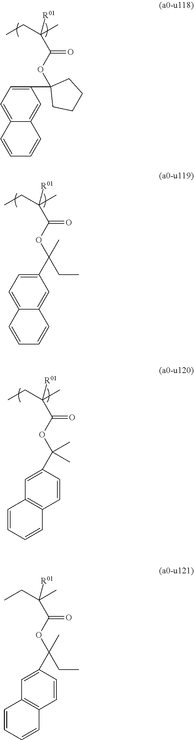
C([R01])(C(=O)OC1(C2=CC=C3C(=C2)C=CC=C3)CCCC1)(CC)C.C([R01])(C(=O)OC(C1=CC=C2C(=C1)C=CC=C2)(C)CC)(CC)C.C([R01])(C(=O)OC(C1=CC2=C(C=C1)C=CC=C2)(C)C)(CC)C.C([R01])(C(=O)OC(C1=CC2=C(C=C1)C=CC=C2)(C)CC)(CC)C
